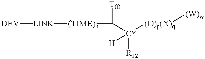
[DEV][LINK][(TIME)n]C([C*]([(D)p(X)q][(W)w])([H])[R12])[T(t)]
